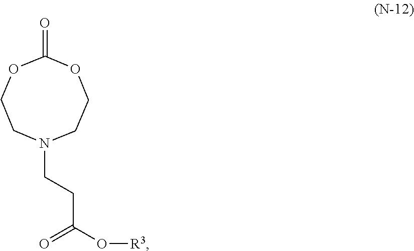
C1(=O)OCCN(CCC(O[R3])=O)CCO1
